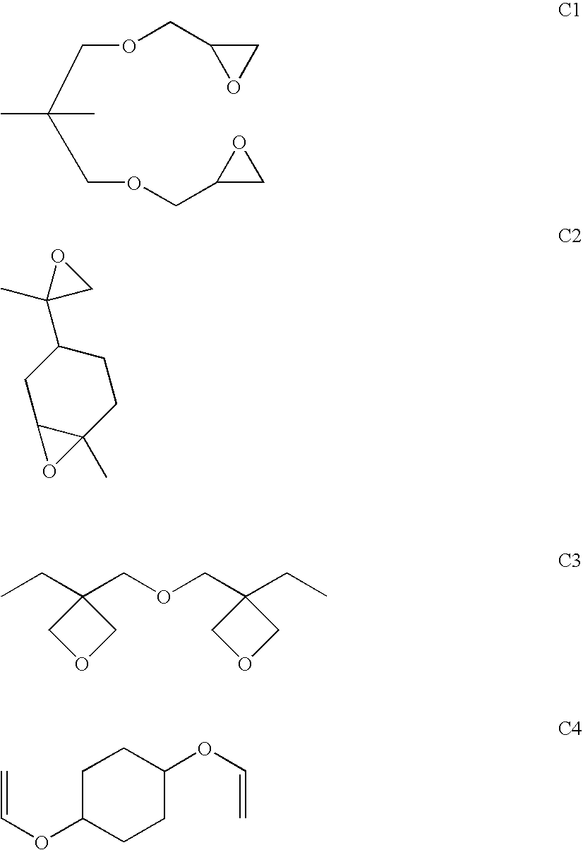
CC(COCC1CO1)(COCC1CO1)C.C12C(C)(CCC(C3(C)CO3)C1)O2.CCC1(COCC2(CC)COC2)COC1.C1C(OC=C)CCC(OC=C)C1
